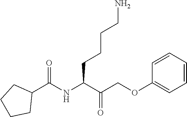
C1(C(NC(C(COC2=CC=CC=C2)=O)CCCCN)=O)CCCC1
